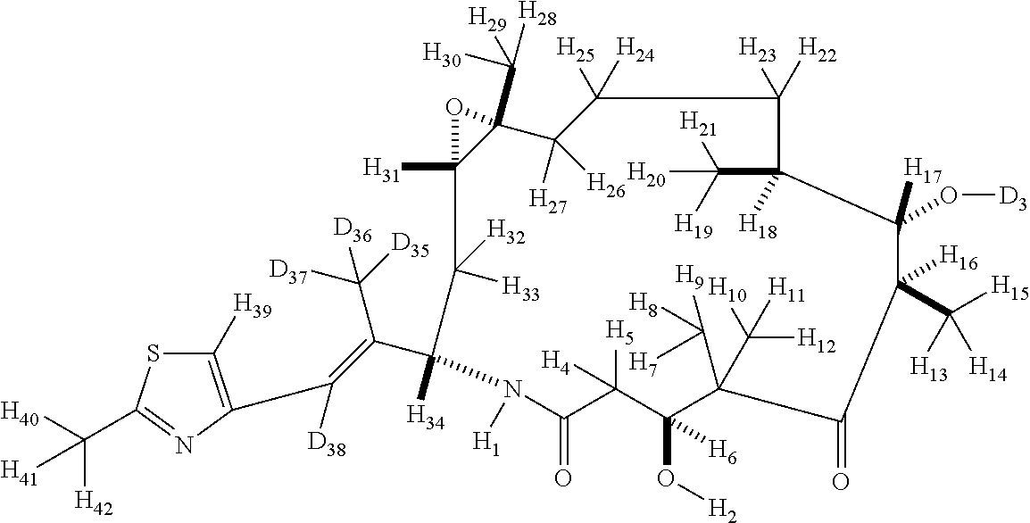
C1([H39])=C(C([D38])=C(C2([H34])C([H33])([H32])C3([H31])C(C([H29])([H28])[H30])(C([H27])([H26])C([H25])([H24])C([H23])([H22])C(C([H19])([H21])[H20])([H18])C([H17])(O[D3])C(C([H15])([H13])[H14])([H16])C(=O)C(C([H8])([H7])[H9])(C([H10])([H12])[H11])C(O[H2])([H6])C([H5])([H4])C(=O)N2[H1])O3)C([D35])([D37])[D36])N=C(C([H40])([H42])[H41])S1
